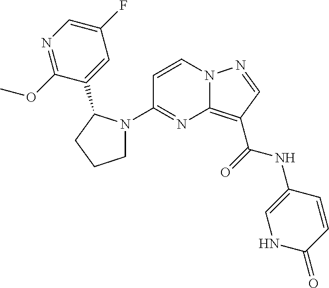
C1(N2CCCC2C2=CC(F)=CN=C2OC)=NC2=C(C(=O)NC3=CNC(=O)C=C3)C=NN2C=C1
